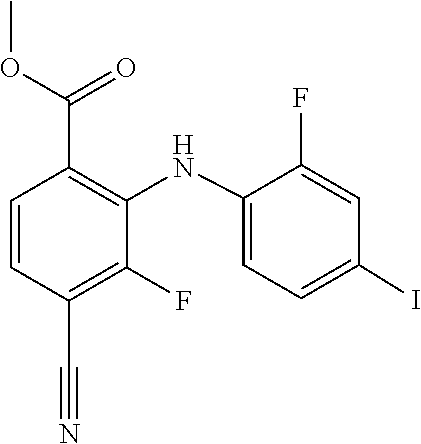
C1(NC2=C(C(OC)=O)C=CC(C#N)=C2F)=CC=C(I)C=C1F
